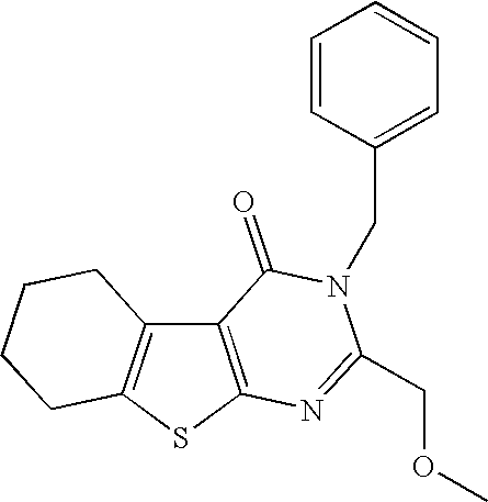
C12=C(SC3=C1CCCC3)N=C(COC)N(CC1=CC=CC=C1)C2=O
